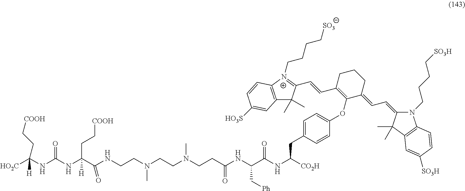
[HO2C]C(NC(NC(C(NCCN(CCN(CCC(NC(C(NC([CO2H])CC1=CC=C(OC2=C(C=CC3=[N+](CCCC[SO3])C4=C(C3(C)C)C=C([HO3S])C=C4)CCCC2=CC=C2N(CCCC[SO3H])C3=C(C2(C)C)C=C([SO3H])C=C3)C=C1)=O)C[Ph])=O)C)C)=O)([H])CC[COOH])=O)([H])CC[COOH]
